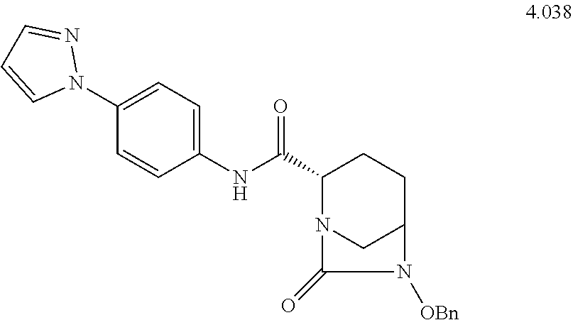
C1(NC(C2N3CC(CC2)N([OBn])C3=O)=O)=CC=C(N2N=CC=C2)C=C1
